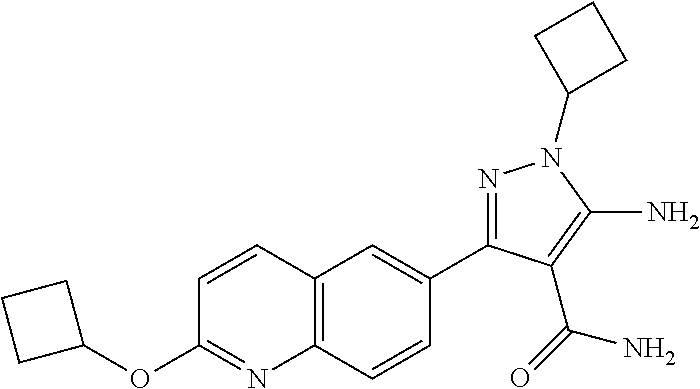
N1=C(C2=CC3=C(C=C2)N=C(OC2CCC2)C=C3)C(C(=O)N)=C(N)N1C1CCC1
